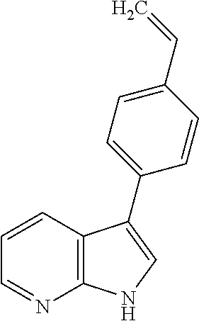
C1=NC2=C(C=C1)C(C1=CC=C(C=C)C=C1)=CN2
